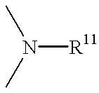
N([R11])(C)C
